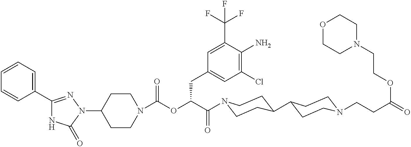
N1(C2CCN(C(=O)OC(C(=O)N3CCC(C4CCN(CCC(=O)OCCN5CCOCC5)CC4)CC3)CC3=CC(Cl)=C(N)C(C(F)(F)F)=C3)CC2)N=C(C2=CC=CC=C2)NC1=O
